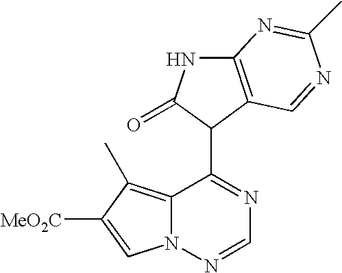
C12=C(C)C([MeO2C])=CN1N=CN=C2C1C(=O)NC2=C1C=NC(C)=N2
